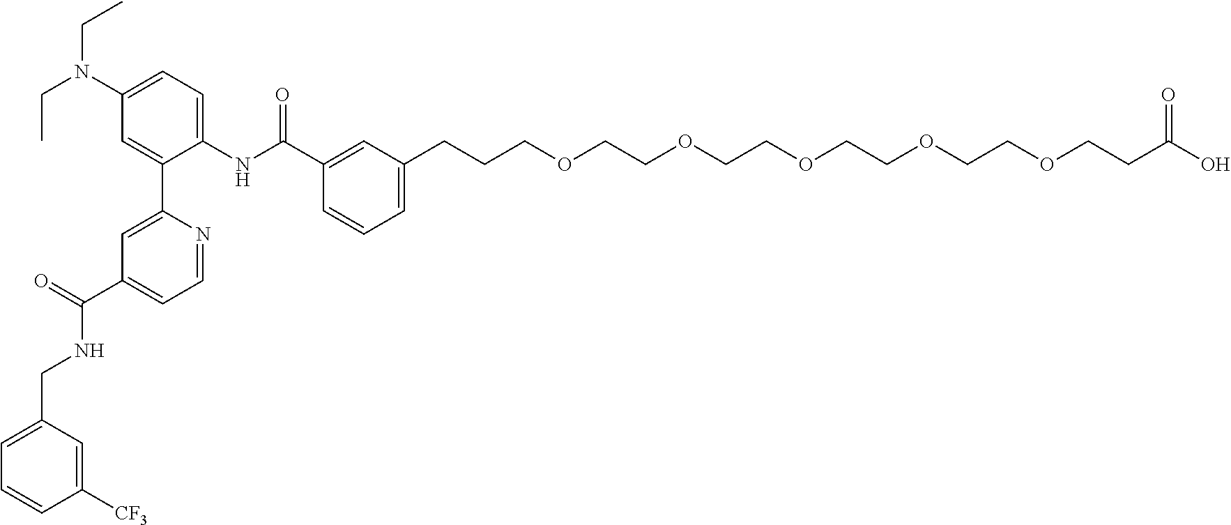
C1(CCCOCCOCCOCCOCCOCCC(O)=O)=CC=CC(C(NC2=CC=C(N(CC)CC)C=C2C2=CC(C(=O)NCC3=CC=CC([CF3])=C3)=CC=N2)=O)=C1
